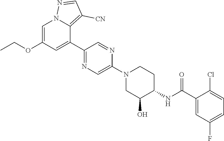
C1=C(OCC)C=C(C2=NC=C(N3CC(O)C(NC(C4=CC(F)=CC=C4Cl)=O)CC3)N=C2)C2=C([CN])C=NN12
